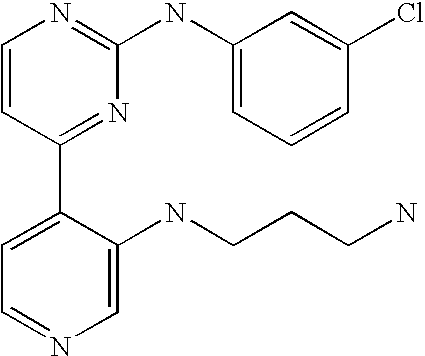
C1=CC(C2=CC=NC=C2NCCCN)=NC(NC2=CC=CC(Cl)=C2)=N1
